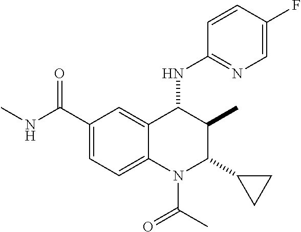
C1(C(=O)NC)=CC=C2C(=C1)C(NC1=NC=C(F)C=C1)C(C)C(C1CC1)N2C(C)=O
